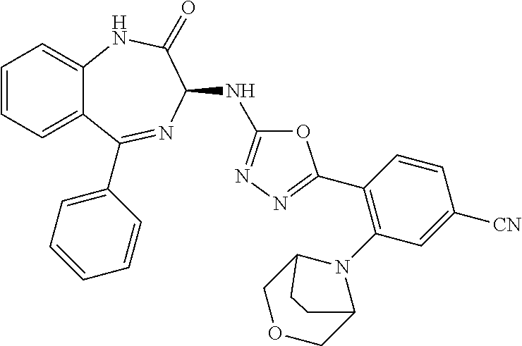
C1(C2=NN=C(NC3N=C(C4=CC=CC=C4)C4=CC=CC=C4NC3=O)O2)=C(N2C3COCC2CC3)C=C([CN])C=C1
